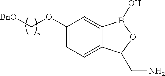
C1(OC[BnO])=CC=C2C(=C1)B(O)OC2CN
